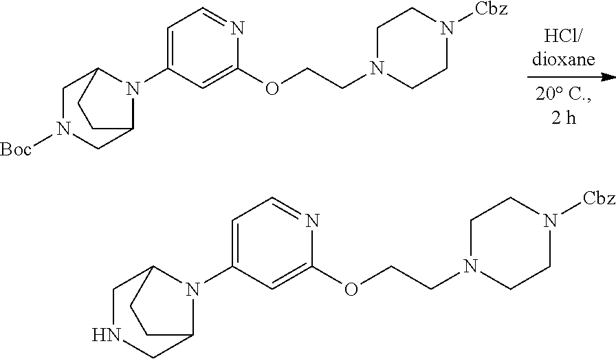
C1=C(N2C3CN([Boc])CC2CC3)C=C(OCCN2CCN([Cbz])CC2)N=C1.C1=C(N2C3CNCC2CC3)C=C(OCCN2CCN([Cbz])CC2)N=C1
